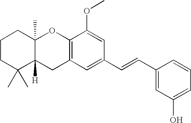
C1CC(C)(C)C2([H])C(C)(C1)OC1=C(C2)C=C(C=CC2=CC(O)=CC=C2)C=C1OC
